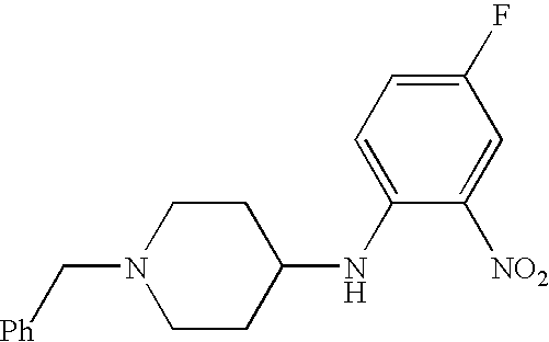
C1(F)=CC=C(NC2CCN(C[Ph])CC2)C([NO2])=C1
